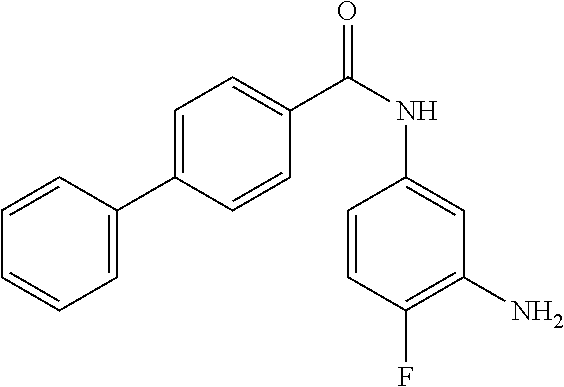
C1(C2=CC=CC=C2)=CC=C(C(NC2=CC(N)=C(F)C=C2)=O)C=C1
